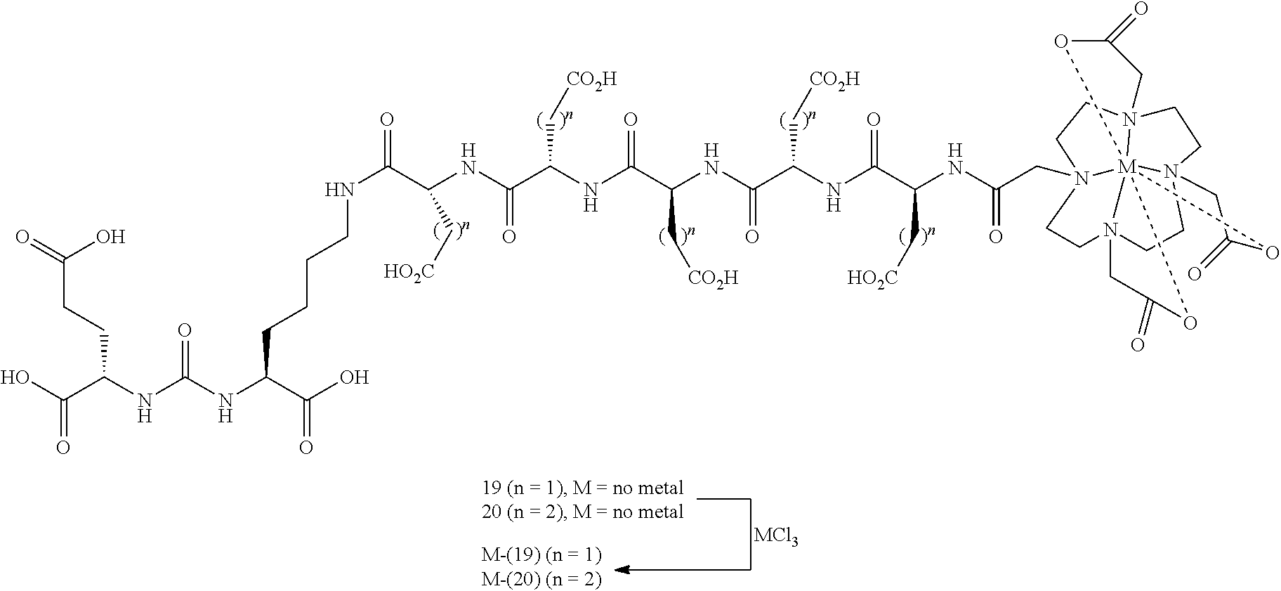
C(CCC(NC(NC(C(O)=O)CCCCNC(C(NC(C(NC(C(NC(=O)C(NC(=O)C(NC(CN12[M]34567N(CC1)(CCN3(CCN4(CC2)CC(=O)O5)CC(=O)O6)CC(=O)O7)=O)C[HO2C])C[CO2H])C[CO2H])=O)C[CO2H])=O)C[HO2C])=O)=O)C(O)=O)(=O)O.[MCl3]
